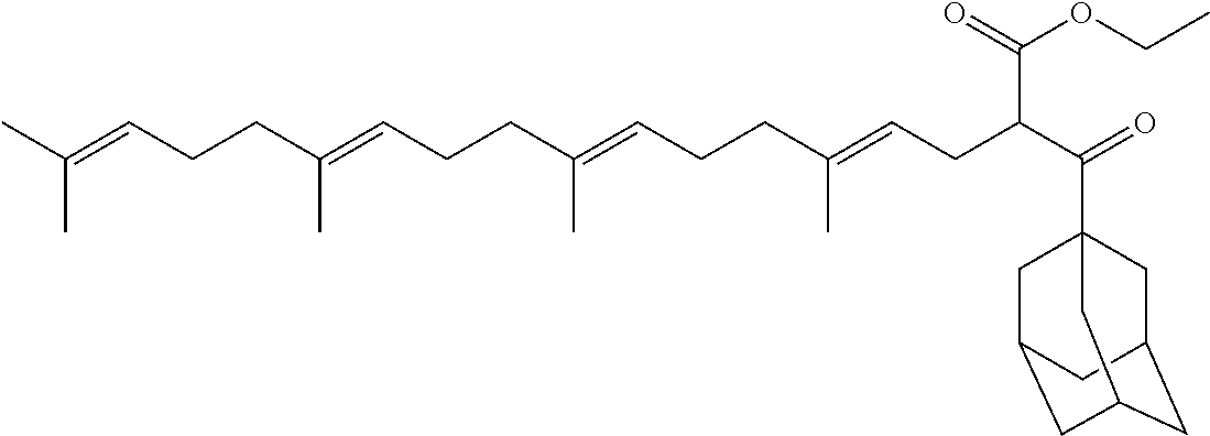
C(C=C(CCC=C(CCC=C(CCC=C(C)C)C)C)C)C(C(=O)C12CC3CC(CC(C1)C3)C2)C(OCC)=O
